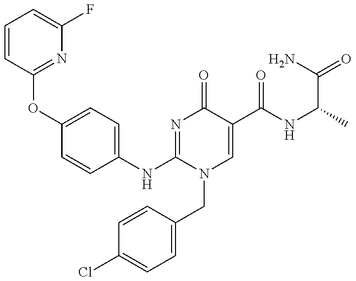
C1=CC(OC2=CC=C(NC3=NC(=O)C(C(NC(C(N)=O)C)=O)=CN3CC3=CC=C(Cl)C=C3)C=C2)=NC(F)=C1
